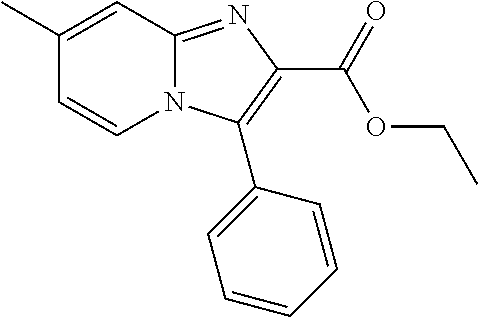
C1(C)=CC2=NC(C(OCC)=O)=C(C3=CC=CC=C3)N2C=C1
